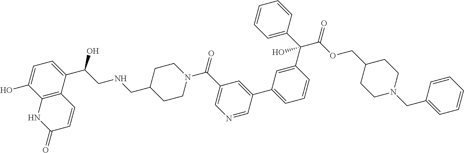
C12=C(C(C(CNCC3CCN(C(C4=CN=CC(C5=CC=CC(C(C6=CC=CC=C6)(C(OCC6CCN(CC7=CC=CC=C7)CC6)=O)O)=C5)=C4)=O)CC3)O)=CC=C1O)C=CC(=O)N2
